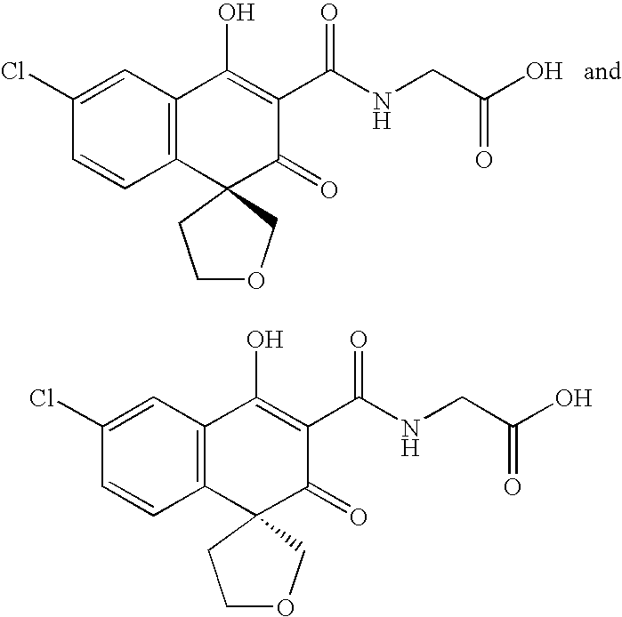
C1=C(Cl)C=CC2=C1C(O)=C(C(NCC(O)=O)=O)C(=O)C21COCC1.C1=C(Cl)C=CC2=C1C(O)=C(C(NCC(O)=O)=O)C(=O)C21COCC1
